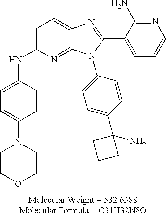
C1=C(NC2=CC=C(N3CCOCC3)C=C2)N=C2C(=C1)N=C(C1=CC=CN=C1N)N2C1=CC=C(C2(N)CCC2)C=C1
